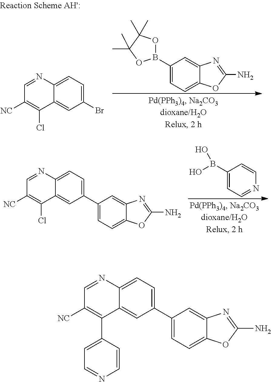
C1(B(O)O)=CC=NC=C1.C1(C2=CC=C3C(=C2)C(Cl)=C([NC])C=N3)=CC=C2C(=C1)N=C(N)O2.C1(B2OC(C)(C)C(C)(C)O2)=CC=C2C(=C1)N=C(N)O2.BrC1=CC=C2C(=C1)C(Cl)=C([NC])C=N2.C1(C2=CC=C3C(=C2)C(C2=CC=NC=C2)=C([NC])C=N3)=CC=C2C(=C1)N=C(N)O2
